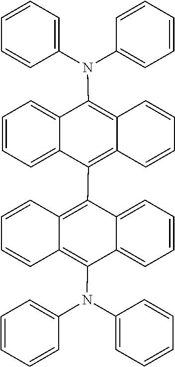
C1=CC=CC2=C(C3=C4C(=C(N(C5=CC=CC=C5)C5=CC=CC=C5)C5=CC=CC=C35)C=CC=C4)C3=CC=CC=C3C(N(C3=CC=CC=C3)C3=CC=CC=C3)=C12
